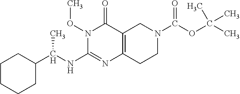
C1CCCC(C(NC2=NC3=C(C(=O)N2OC)CN(C(OC(C)(C)C)=O)CC3)C)C1
